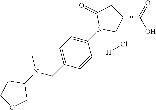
N(CC1=CC=C(N2CC(C(=O)O)CC2=O)C=C1)(C1CCOC1)C.[H]Cl
